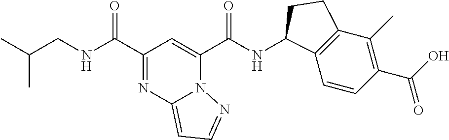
N(C(C1=NC2=CC=NN2C(C(NC2C3=C(C(C)=C(C(O)=O)C=C3)CC2)=O)=C1)=O)CC(C)C
